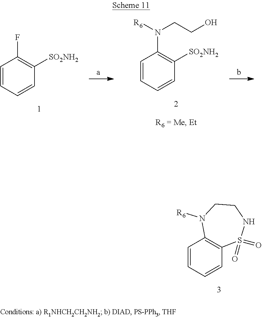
C1=CC=CC2=C1N([R6])CCNS2(=O)=O.C1=CC=CC([SO2NH2])=C1F.C1=CC=CC([SO2NH2])=C1N([R6])CCO
